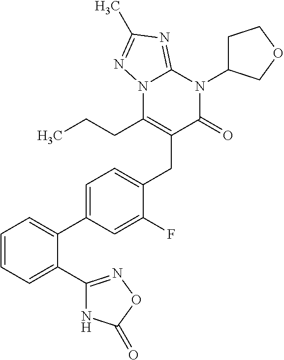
C1=CC=C(C2=NOC(=O)N2)C(C2=CC=C(CC3=C(CCC)N4C(=NC(C)=N4)N(C4CCOC4)C3=O)C(F)=C2)=C1
